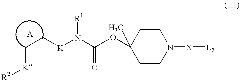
C(C[K]N(C(=O)OC1(C)CCN([X][L2])CC1)[R1])[K][R2]
